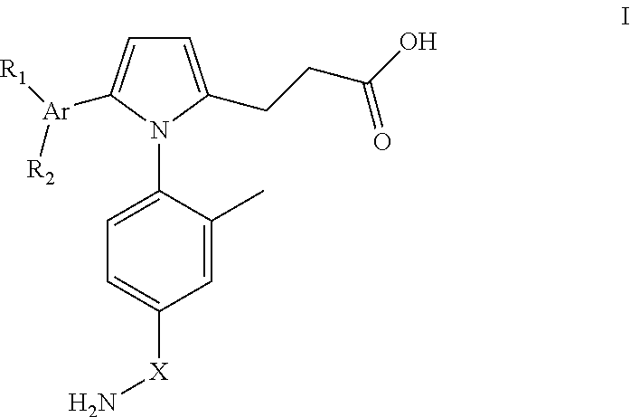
C1=C(CCC(O)=O)N(C2=CC=C([X]N)C=C2C)C([Ar]([R1])[R2])=C1
